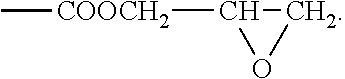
C1C([COOCH2]C)O1
